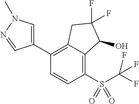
C1(C2=C3C(=C(S(=O)(=O)C(F)(F)F)C=C2)C(O)C(F)(F)C3)=CN(C)N=C1
